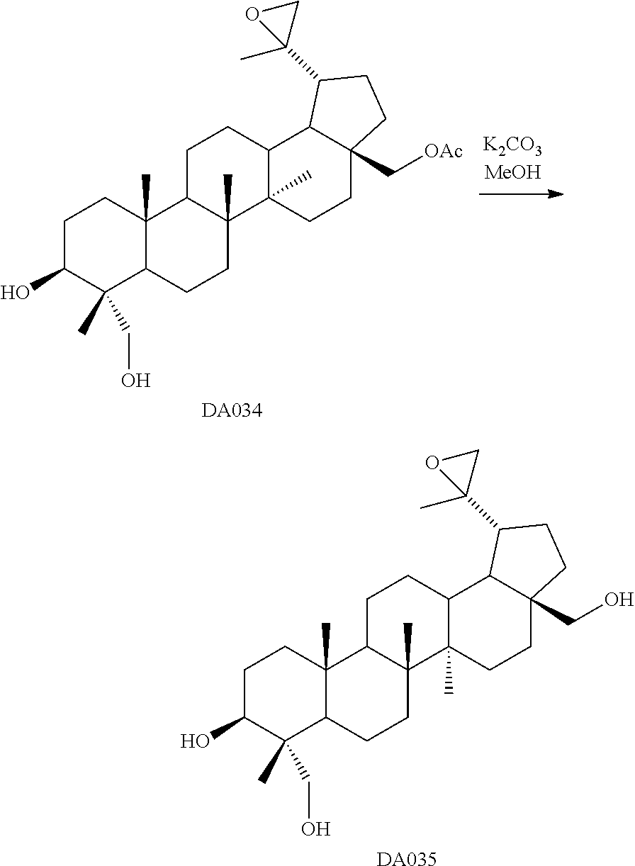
C1C(O)C(C)(CO)C2C(C)(C1)C1C(C)(CC2)C2(C)C(CC1)C1C(C[OAc])(CC2)CCC1C1(C)CO1.[DA034].C1C(O)C(C)(CO)C2C(C)(C1)C1C(C)(CC2)C2(C)C(CC1)C1C(CO)(CC2)CCC1C1(C)CO1.[DA035]
